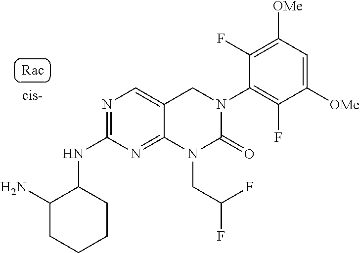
N(C1=NC=C2C(=N1)N(CC(F)F)C(=O)N(C1=C(F)C([OMe])=CC([OMe])=C1F)C2)C1C(N)CCCC1
